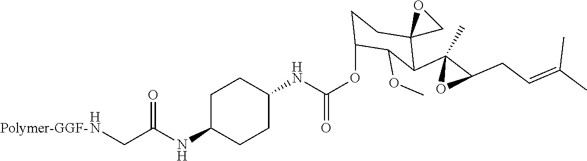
C1(NC(OC2CCC3(C(C4(C)OC4CC=C(C)C)C2OC)CO3)=O)CCC(NC(CN)=O)CC1.[Polymer-GGF-]
